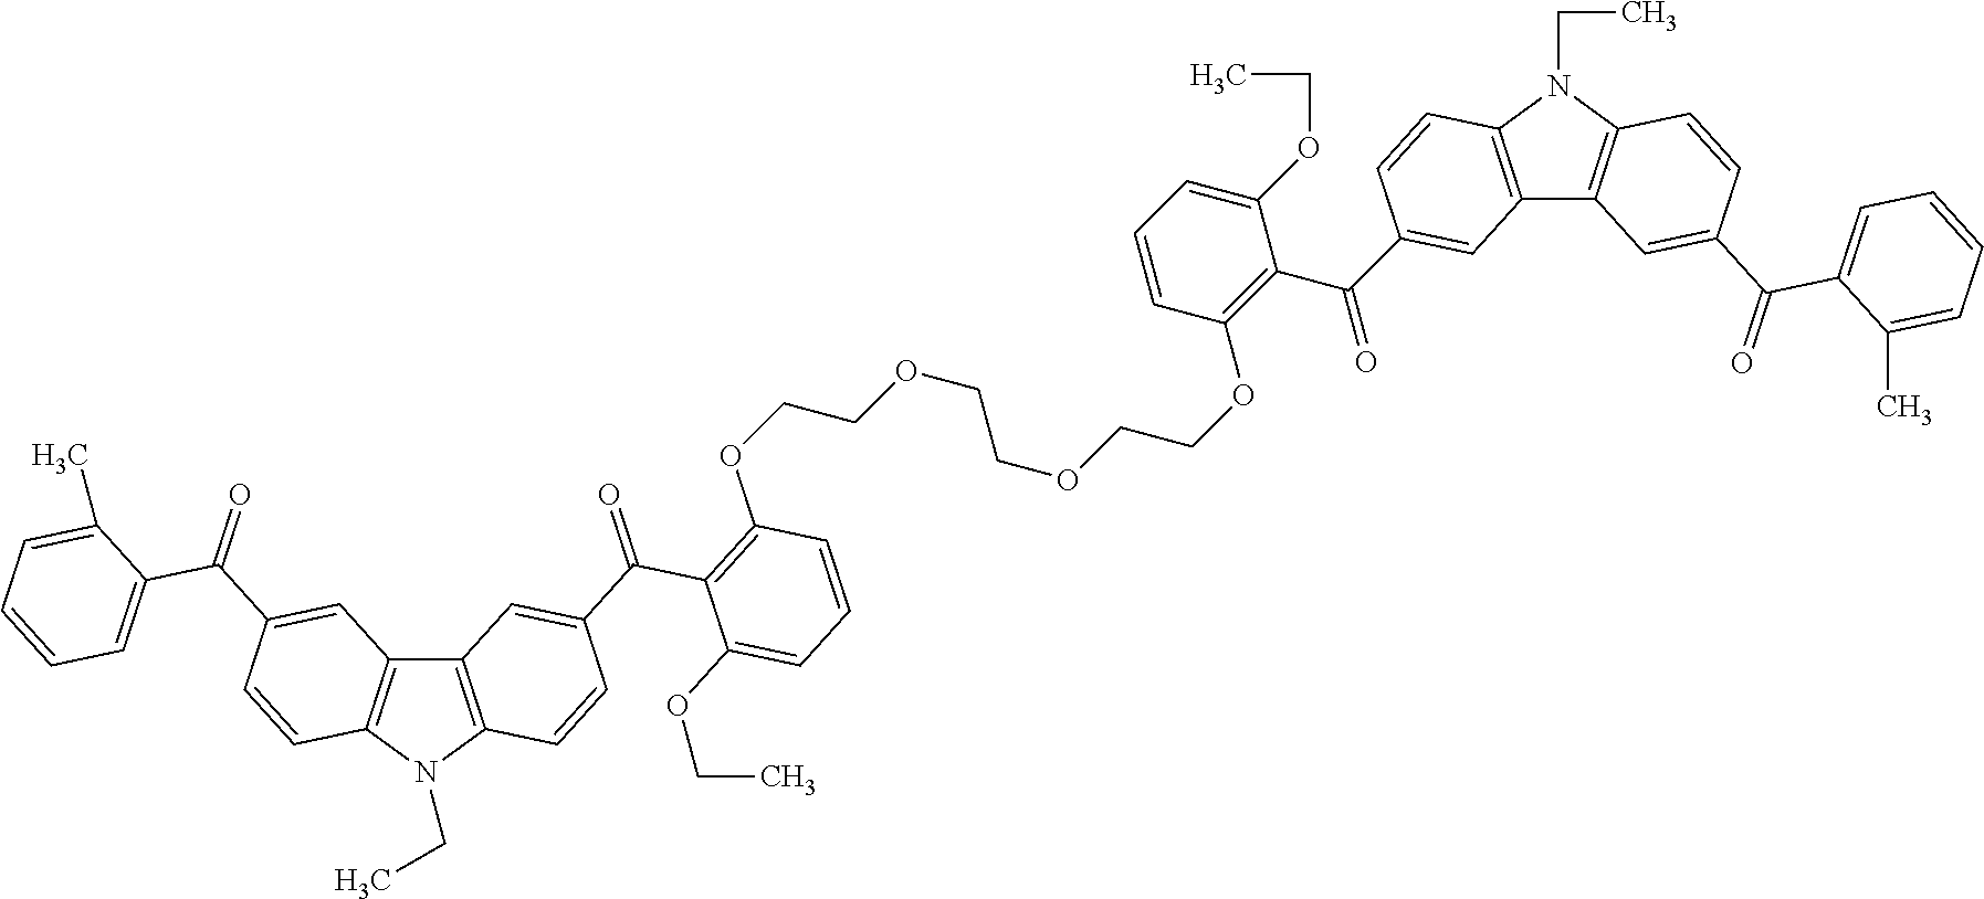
C12=C(N(CC)C3=C1C=C(C(=O)C1=CC=CC=C1C)C=C3)C=CC(C(=O)C1=C(OCCOCCOCCOC3=C(C(=O)C4=CC5=C(N(CC)C6=C5C=C(C(C5=CC=CC=C5C)=O)C=C6)C=C4)C(OCC)=CC=C3)C=CC=C1OCC)=C2
